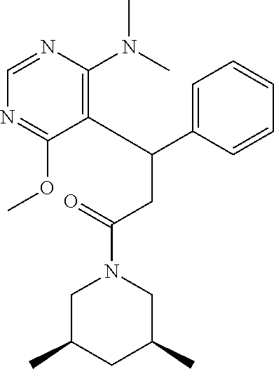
C(C1=CC=CC=C1)(CC(N1CC(C)CC(C)C1)=O)C1=C(N(C)C)N=CN=C1OC
